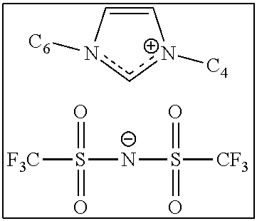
C1=C[n+]([C4])cn1[C6].[N-](S([CF3])(=O)=O)S([CF3])(=O)=O
